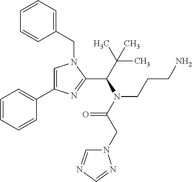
C1=C(C2=CC=CC=C2)N=C(C(C(C)(C)C)N(C(CN2C=NC=N2)=O)CCCN)N1CC1=CC=CC=C1
